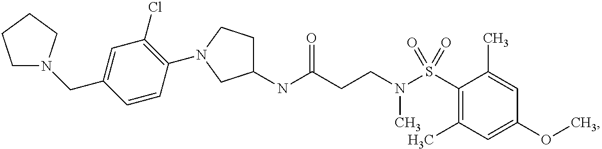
C1(NC(CCN(S(C2=C(C)C=C(OC)C=C2C)(=O)=O)C)=O)CCN(C2=C(Cl)C=C(CN3CCCC3)C=C2)C1
